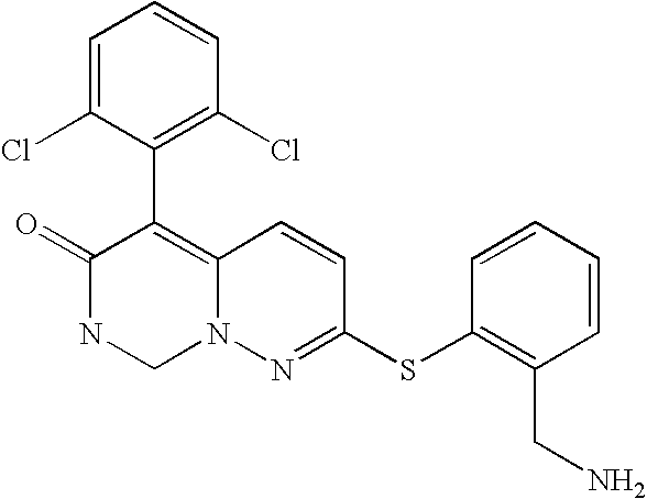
O=C1NCN2C(=C1C1=C(Cl)C=CC=C1Cl)C=CC(SC1=C(CN)C=CC=C1)=N2
